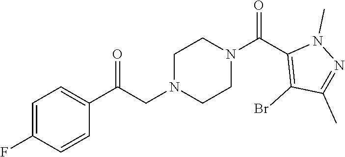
C1=C(F)C=CC(C(CN2CCN(C(C3=C(Br)C(C)=NN3C)=O)CC2)=O)=C1
